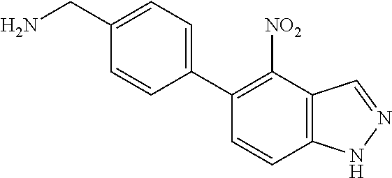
C1=C(CN)C=CC(C2=C([NO2])C3=C(C=C2)NN=C3)=C1
